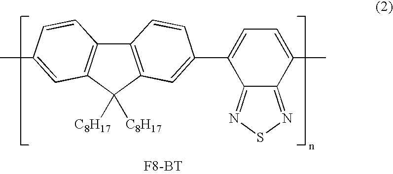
C12=C(C([C8H17])([C8H17])C3=C1C=CC(C)=C3)C=C(C1=CC=C(C)C3=NSN=C13)C=C2.[F8-BT]
